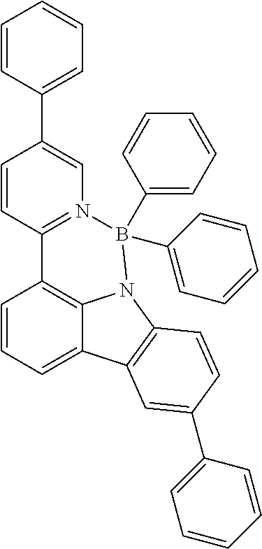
C1=CC=C2C3=C1C1=N(C=C(C4=CC=CC=C4)C=C1)B(C1=CC=CC=C1)(C1=CC=CC=C1)N3C1=C2C=C(C2=CC=CC=C2)C=C1
